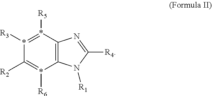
*1([R3])=*([R5])C2=C(*([R6])=C1[R2])N([R1])C([R4])=N2
